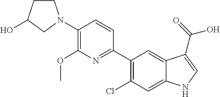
C1(C2=C(Cl)C=C3C(=C2)C(C(=O)O)=CN3)=NC(OC)=C(N2CCC(O)C2)C=C1
